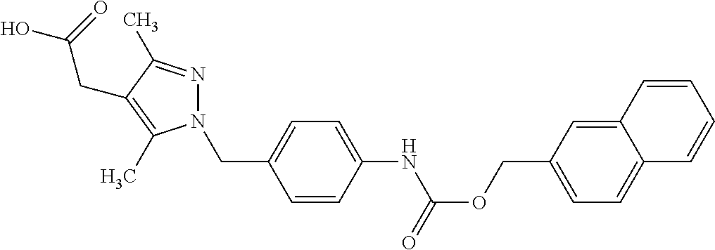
O=C(OCC1=CC=C2C(=C1)C=CC=C2)NC1=CC=C(CN2N=C(C)C(CC(=O)O)=C2C)C=C1
